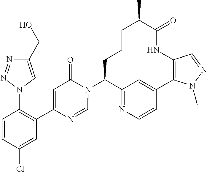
C12=NC=CC(=C1)C1=C(NC(=O)C(C)CCCC2N2C(=O)C=C(C3=C(N4C=C(CO)N=N4)C=CC(Cl)=C3)N=C2)C=NN1C
